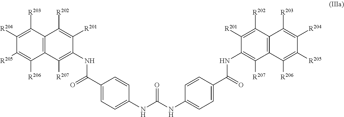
C12=C(C([R203])=C([R204])C([R205])=C1[R206])C([R202])=C([R201])C(NC(=O)C1=CC=C(NC(NC3=CC=C(C(=O)NC4=C([R207])C5=C(C([R202])=C4[R201])C([R203])=C([R204])C([R205])=C5[R206])C=C3)=O)C=C1)=C2[R207]
